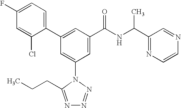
C1(C2=CC(C(NC(C3=NC=CN=C3)C)=O)=CC(N3C(CCC)=NN=N3)=C2)=CC=C(F)C=C1Cl
